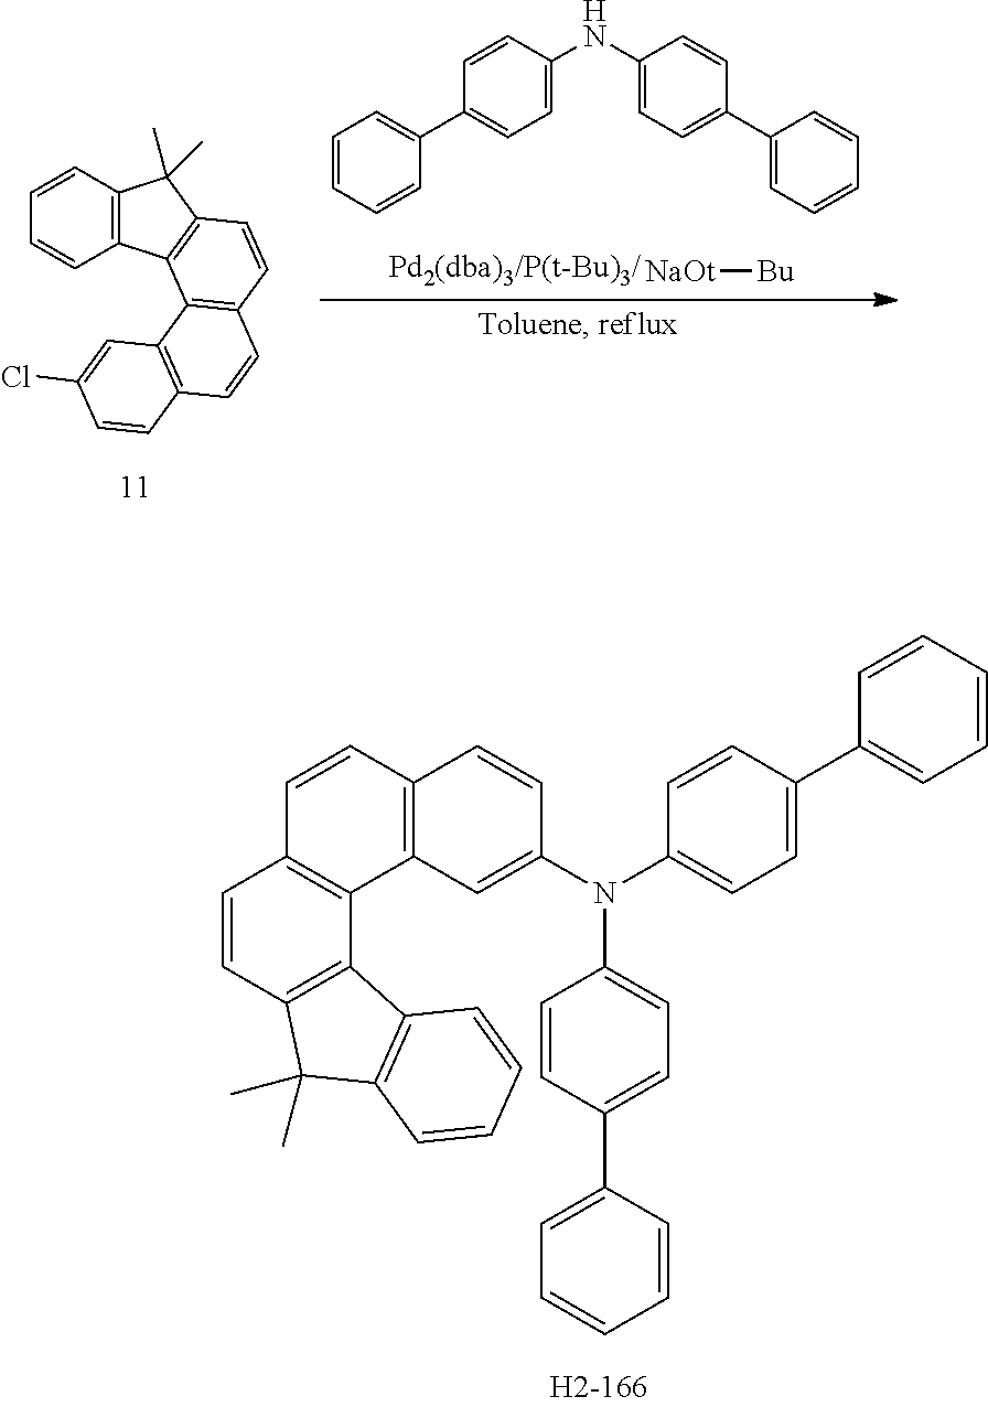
[NaOt][Bu].C1=CC(NC2=CC=C(C3=CC=CC=C3)C=C2)=CC=C1C1=CC=CC=C1.C1=CC2=C(C=C1)C1=C(C2(C)C)C=CC2=C1C1=C(C=C2)C=CC(Cl)=C1.C12=C(C=C(N(C3=CC=C(C4=CC=CC=C4)C=C3)C3=CC=C(C4=CC=CC=C4)C=C3)C=C1)C1=C(C=C2)C=CC2=C1C1=C(C2(C)C)C=CC=C1
